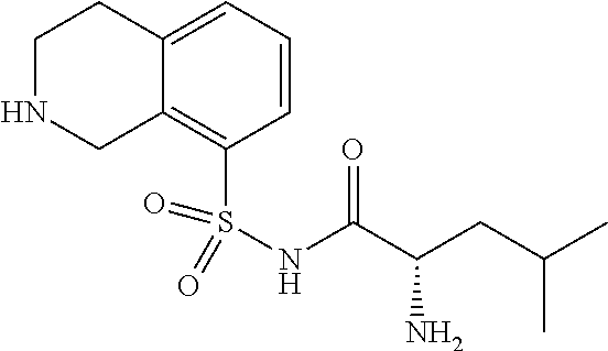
S(NC(C(CC(C)C)N)=O)(C1=C2C(=CC=C1)CCNC2)(=O)=O
